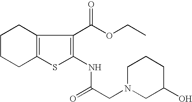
C1CCC2=C(C(C(OCC)=O)=C(NC(=O)CN3CC(O)CCC3)S2)C1
